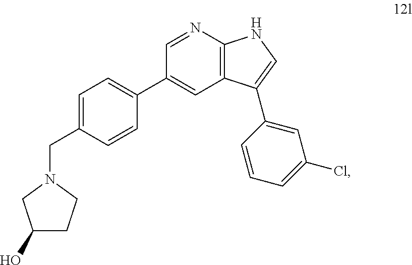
C(C1=CC=C(C2=CC3=C(N=C2)NC=C3C2=CC(Cl)=CC=C2)C=C1)N1CCC(O)C1
